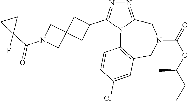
N1=C2N(C(C3CC4(C3)CN(C(C3(F)CC3)=O)C4)=N1)C1=C(CN(C(=O)OC(CC)C)C2)C=C(Cl)C=C1
